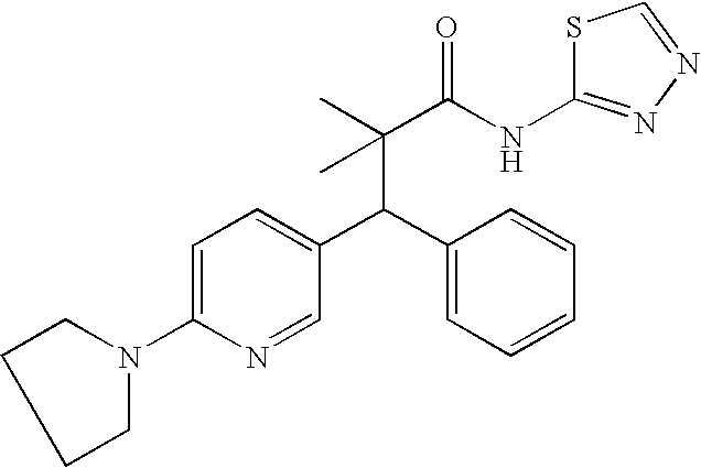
C(C(C)(C(NC1=NN=CS1)=O)C)(C1=CC=C(N2CCCC2)N=C1)C1=CC=CC=C1
